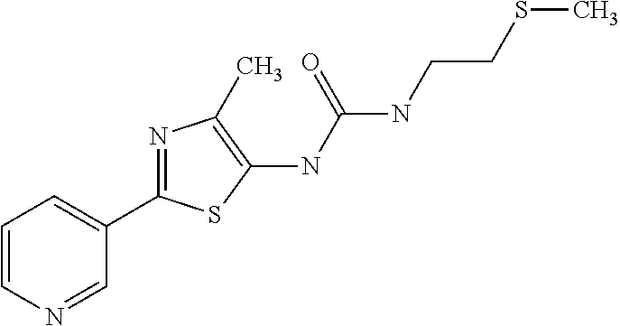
C1=CN=CC(C2=NC(C)=C(NC(NCCSC)=O)S2)=C1
